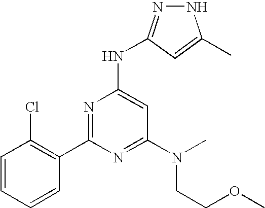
N1N=C(NC2=CC(N(CCOC)C)=NC(C3=C(Cl)C=CC=C3)=N2)C=C1C
